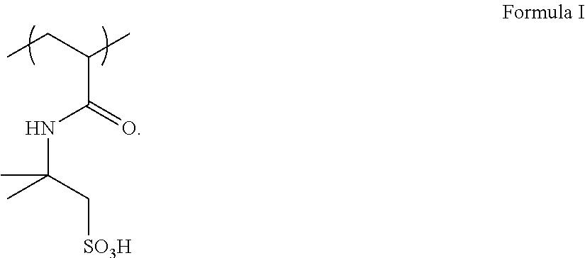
CCC(C)C(=O)NC(C)(C[SO3H])C
